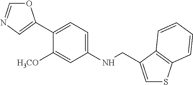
O1C=NC=C1C1=CC=C(NCC2=CSC3=C2C=CC=C3)C=C1[H3CO]
